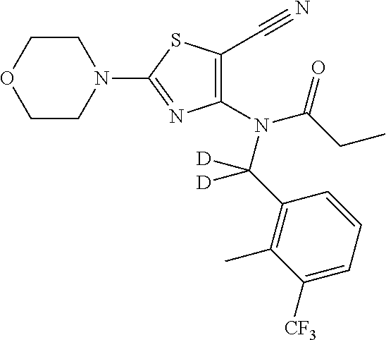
C1CN(C2=NC(N(C(CC)=O)C(C3=C(C)C([CF3])=CC=C3)([D])[D])=C(C#N)S2)CCO1
